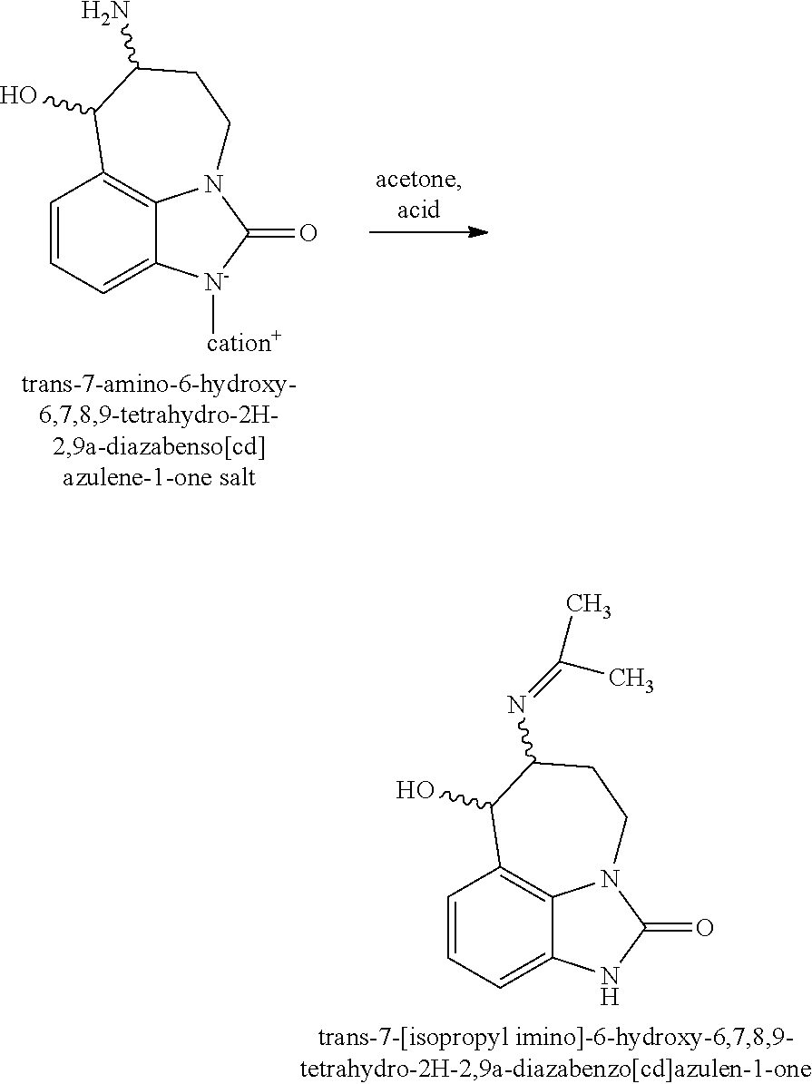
C1=CC=C2C3=C1C(O)C(N=C(C)C)CCN3C(=O)N2.C1=CC=C2C3=C1C(O)C(N)CCN3C(=O)[N-]2[cation+]
